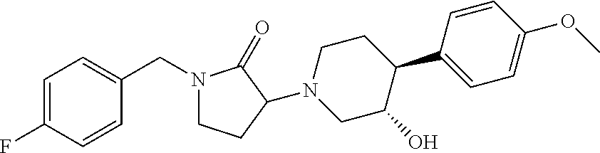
C1=C(F)C=CC(CN2CCC(N3CC(O)C(C4=CC=C(OC)C=C4)CC3)C2=O)=C1
